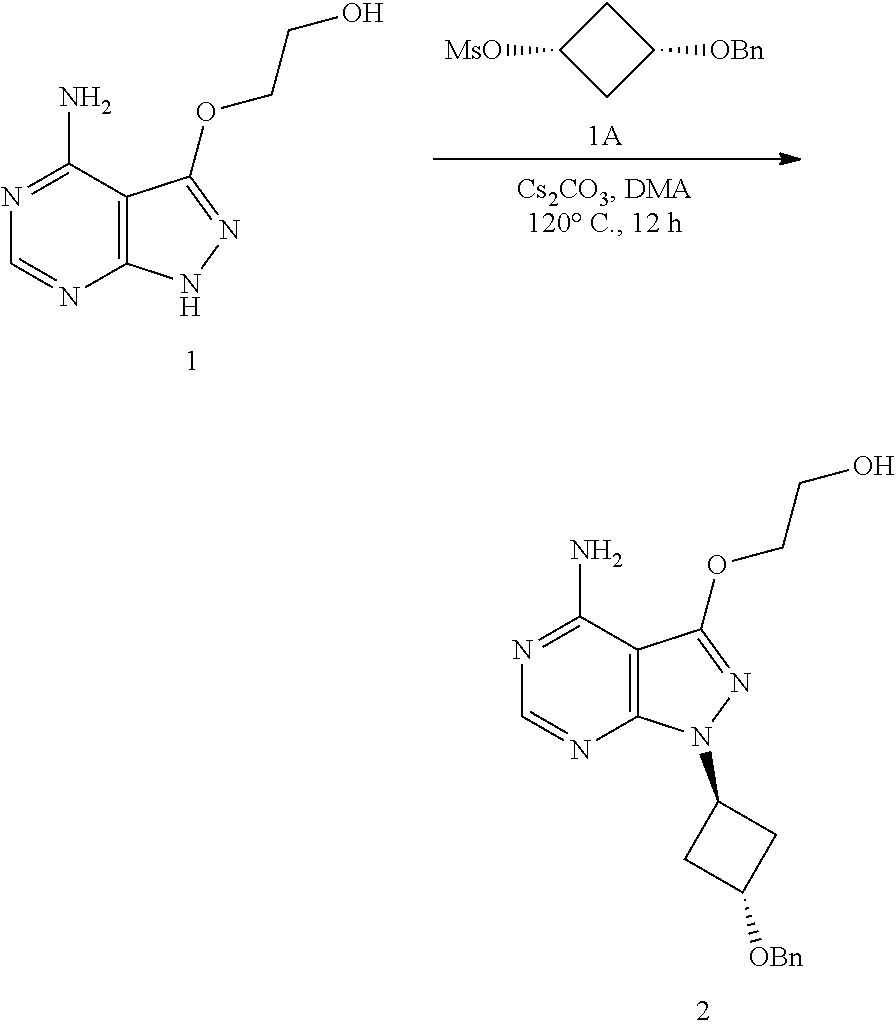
N1(C2CC([OBn])C2)N=C(OCCO)C2=C1N=CN=C2N.[1A].C1([MsO])CC([OBn])C1.N1N=C(OCCO)C2=C1N=CN=C2N
